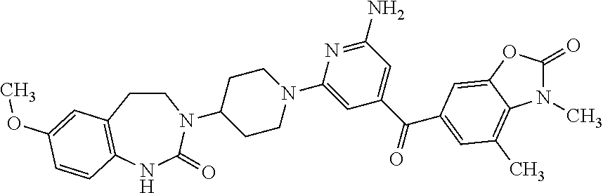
C1C(N2CCC3=C(NC2=O)C=CC(OC)=C3)CCN(C2=CC(C(=O)C3=CC(C)=C4C(=C3)OC(=O)N4C)=CC(N)=N2)C1
